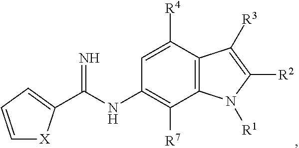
C1=CC=C(C(NC2=C([R7])C3=C(C([R4])=C2)C([R3])=C([R2])N3[R1])=N)[X]1
